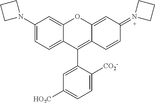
C1(N2CCC2)=CC=C2C(=C1)OC1=CC(=N3CCC3)C=CC1=C2C1=CC([HO2C])=CC=C1[CO2-]
